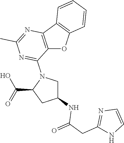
C12=C(C3=C(O1)C=CC=C3)N=C(C)N=C2N1C(C(=O)O)CC(NC(=O)CC2=NC=CN2)C1
